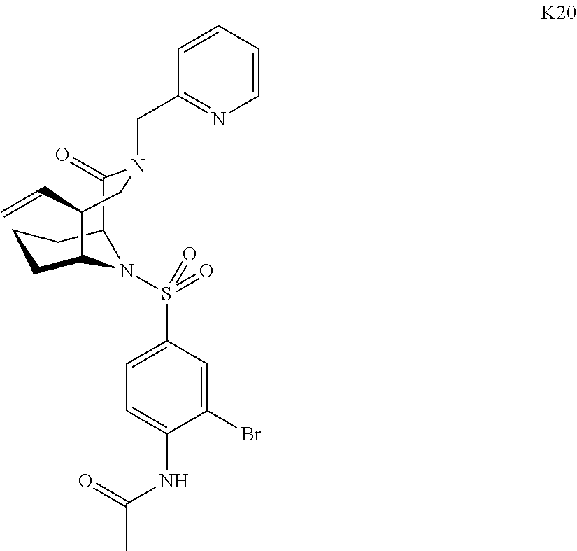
C1(Br)=CC(S(=O)(=O)N2C3CCCC2C(=O)N(CC2=NC=CC=C2)CC3C=C)=CC=C1NC(C)=O
